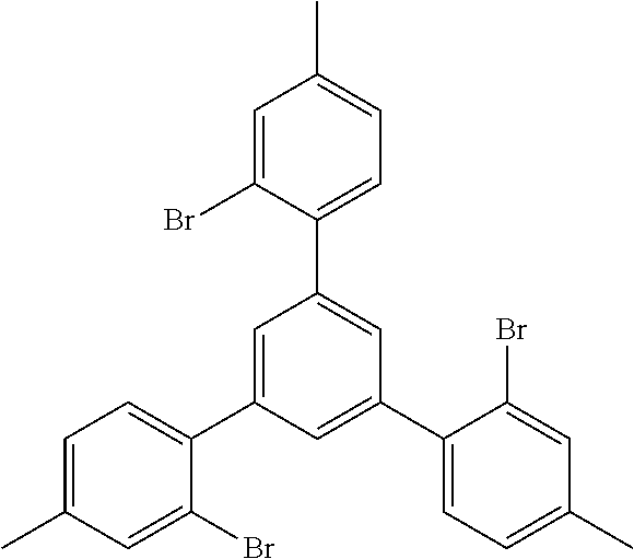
C1=C(C)C=C(Br)C(C2=CC(C3=CC=C(C)C=C3Br)=CC(C3=CC=C(C)C=C3Br)=C2)=C1
